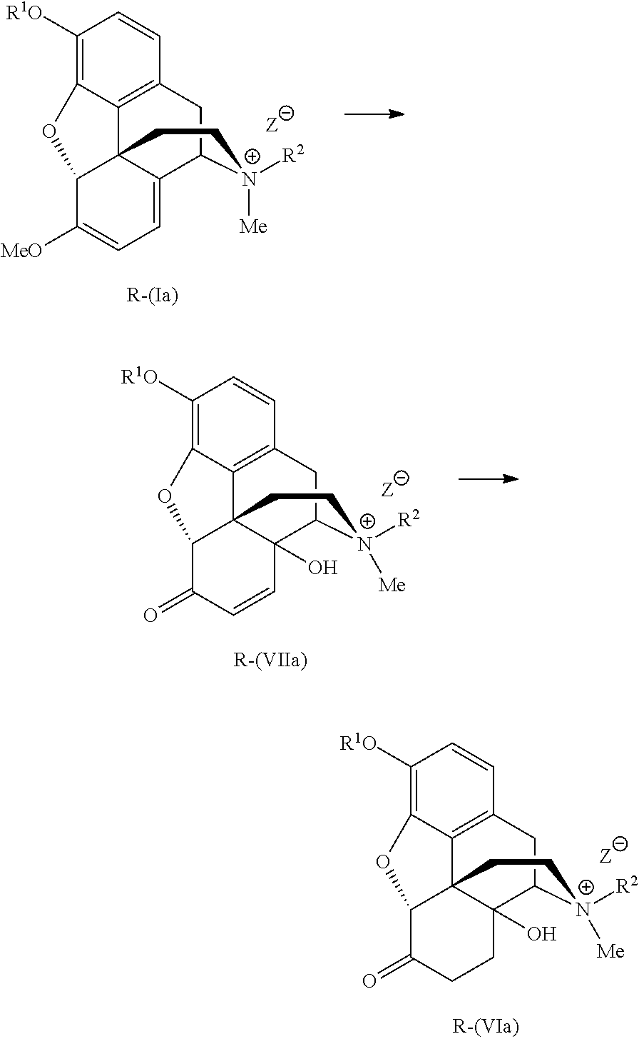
C1([R1O])=C2C3=C(C=C1)CC1C4=CC=C([MeO])C(C34CC[N+]1([Me])[R2])O2.C1([R1O])=C2C3=C(C=C1)CC1C4(O)C3(C(C(=O)C=C4)O2)CC[N+]1([Me])[R2].C1([R1O])=C2C3=C(C=C1)CC1C4(O)C3(C(C(=O)CC4)O2)CC[N+]1([Me])[R2]
